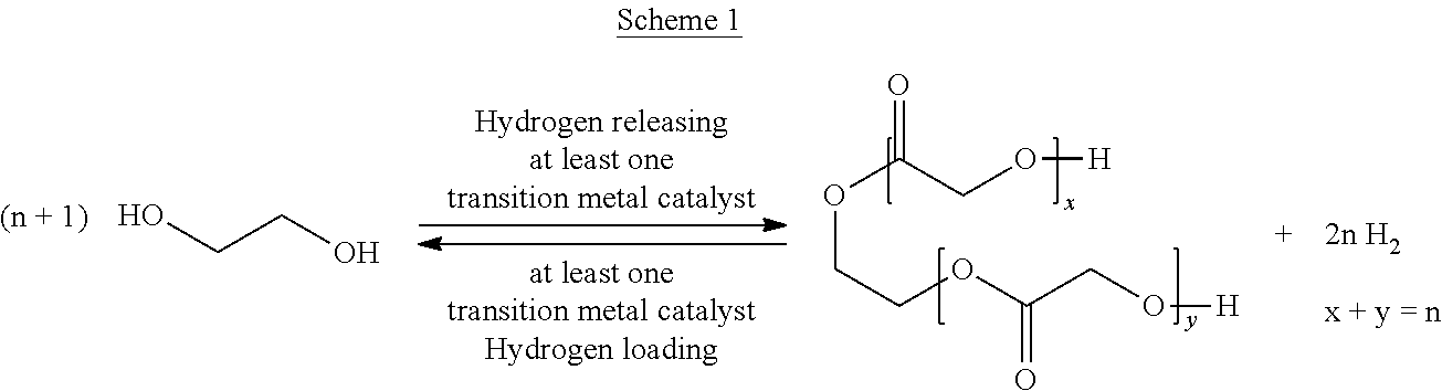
OCCO.[(n + 1)].O(CCOC(CO[H])=O)C(CO[H])=O
